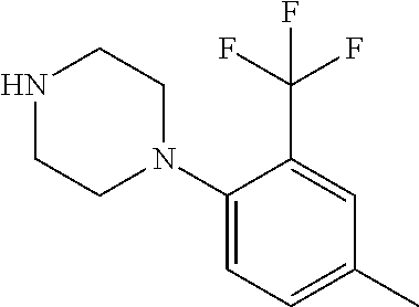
C1(N2CCNCC2)=CC=C(C)C=C1C(F)(F)F
